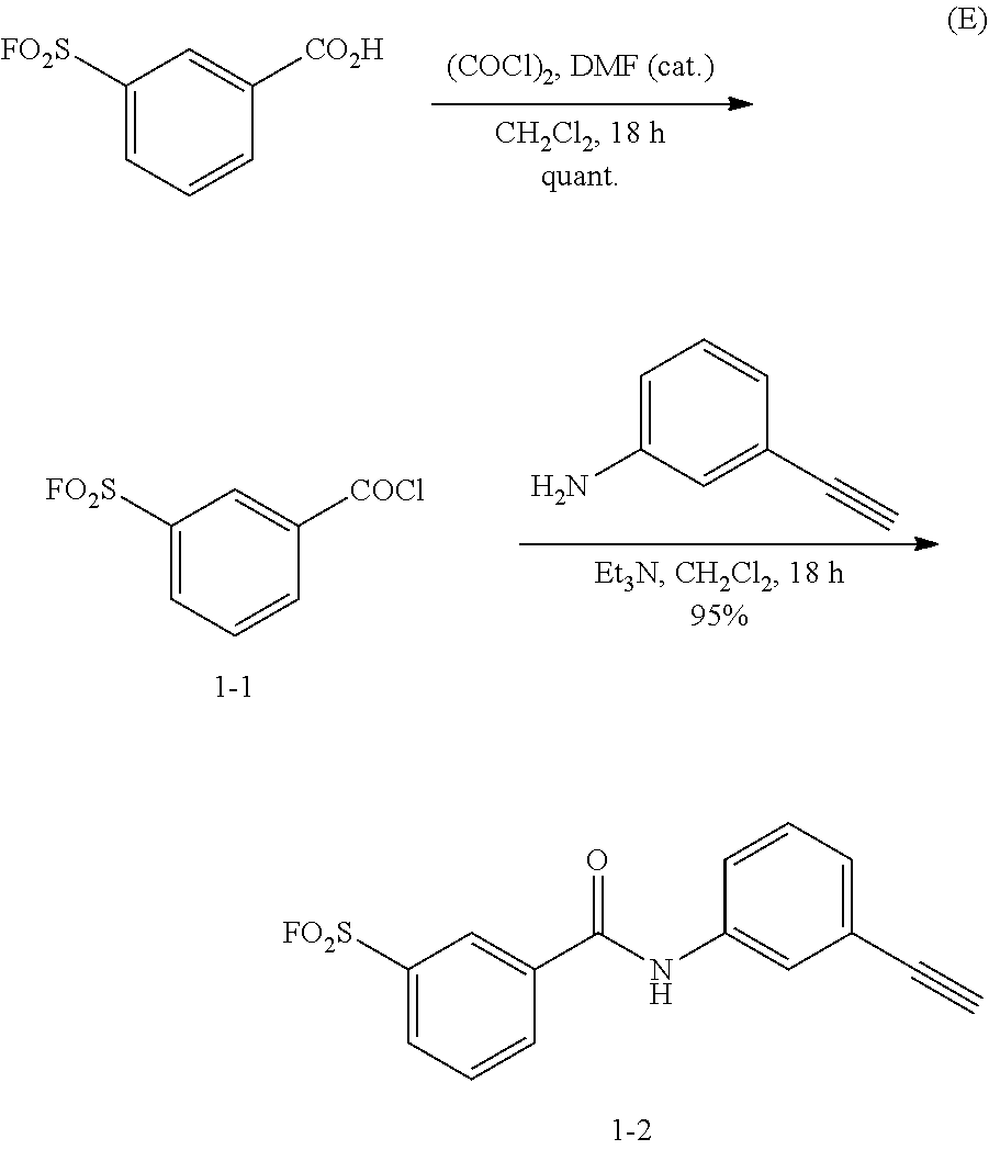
C1([FO2S])=CC=CC([CO2H])=C1.C1([FO2S])=CC=CC([COCl])=C1.C1=C(N)C=C(C#C)C=C1.C1([FO2S])=CC=CC(C(NC2=CC(C#C)=CC=C2)=O)=C1
